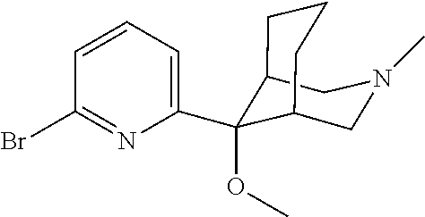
C12CN(C)CC(C1(OC)C1=CC=CC(Br)=N1)CCC2
